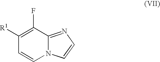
C1([R1])=C(F)C2=NC=CN2C=C1
